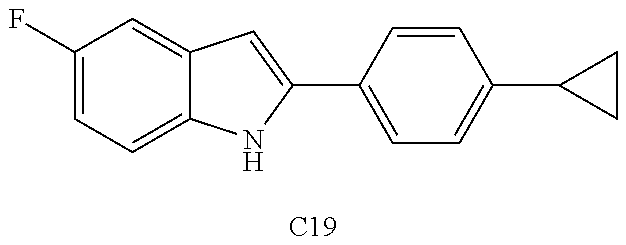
C1(F)=CC=C2C(=C1)C=C(C1=CC=C(C3CC3)C=C1)N2.[C19]
